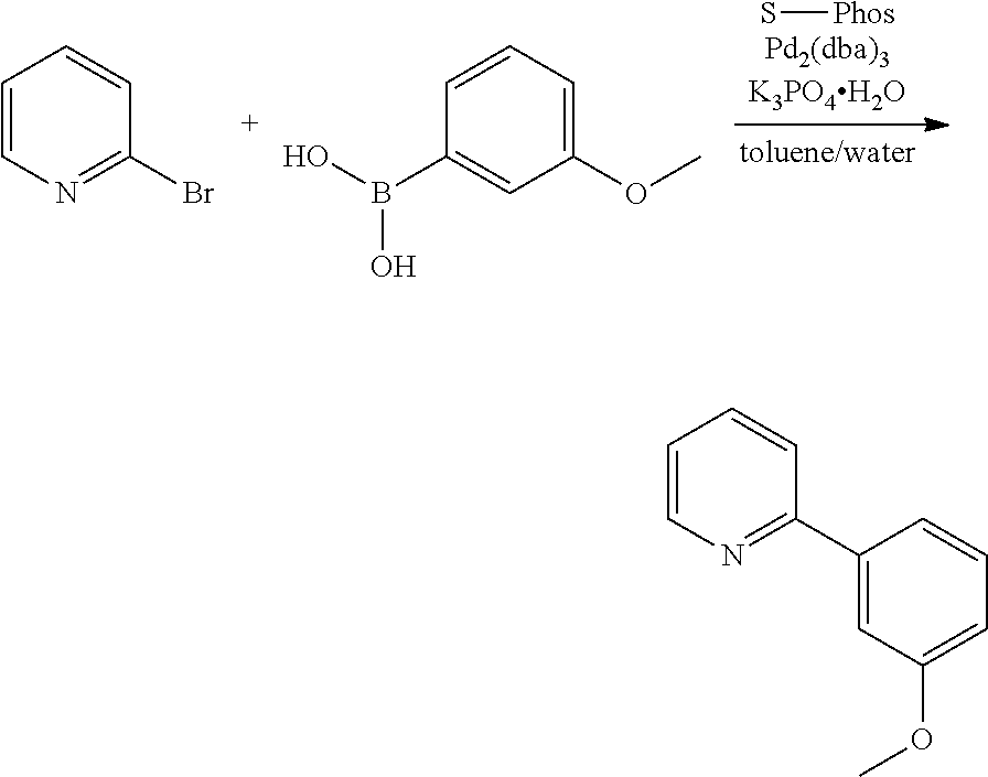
C1=CN=C(Br)C=C1.C1=C(OC)C=C(B(O)O)C=C1.S[Phos].C1=CN=C(C2=CC(OC)=CC=C2)C=C1
